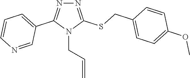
N1=C(SCC2=CC=C(OC)C=C2)N(CC=C)C(C2=CC=CN=C2)=N1
